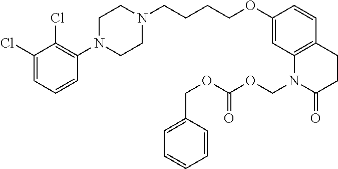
C1(Cl)=CC=CC(N2CCN(CCCCOC3=CC4=C(C=C3)CCC(=O)N4COC(=O)OCC3=CC=CC=C3)CC2)=C1Cl
